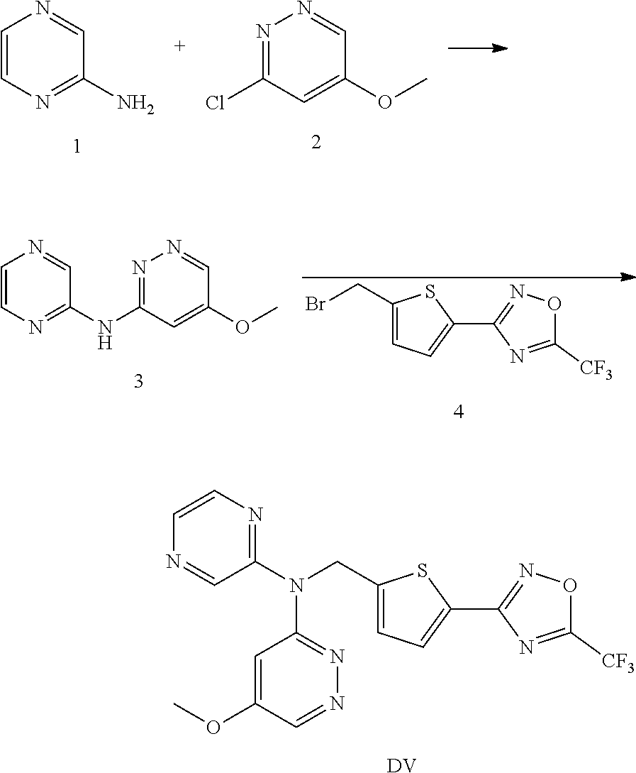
C1=CN=C(N)C=N1.N1=C(Cl)C=C(OC)C=N1.N1=C(NC2=NC=CN=C2)C=C(OC)C=N1.BrCC1=CC=C(C2=NOC([CF3])=N2)S1.C(C1=CC=C(C2=NOC([CF3])=N2)S1)N(C1=NC=CN=C1)C1=NN=CC(OC)=C1.[DV]
